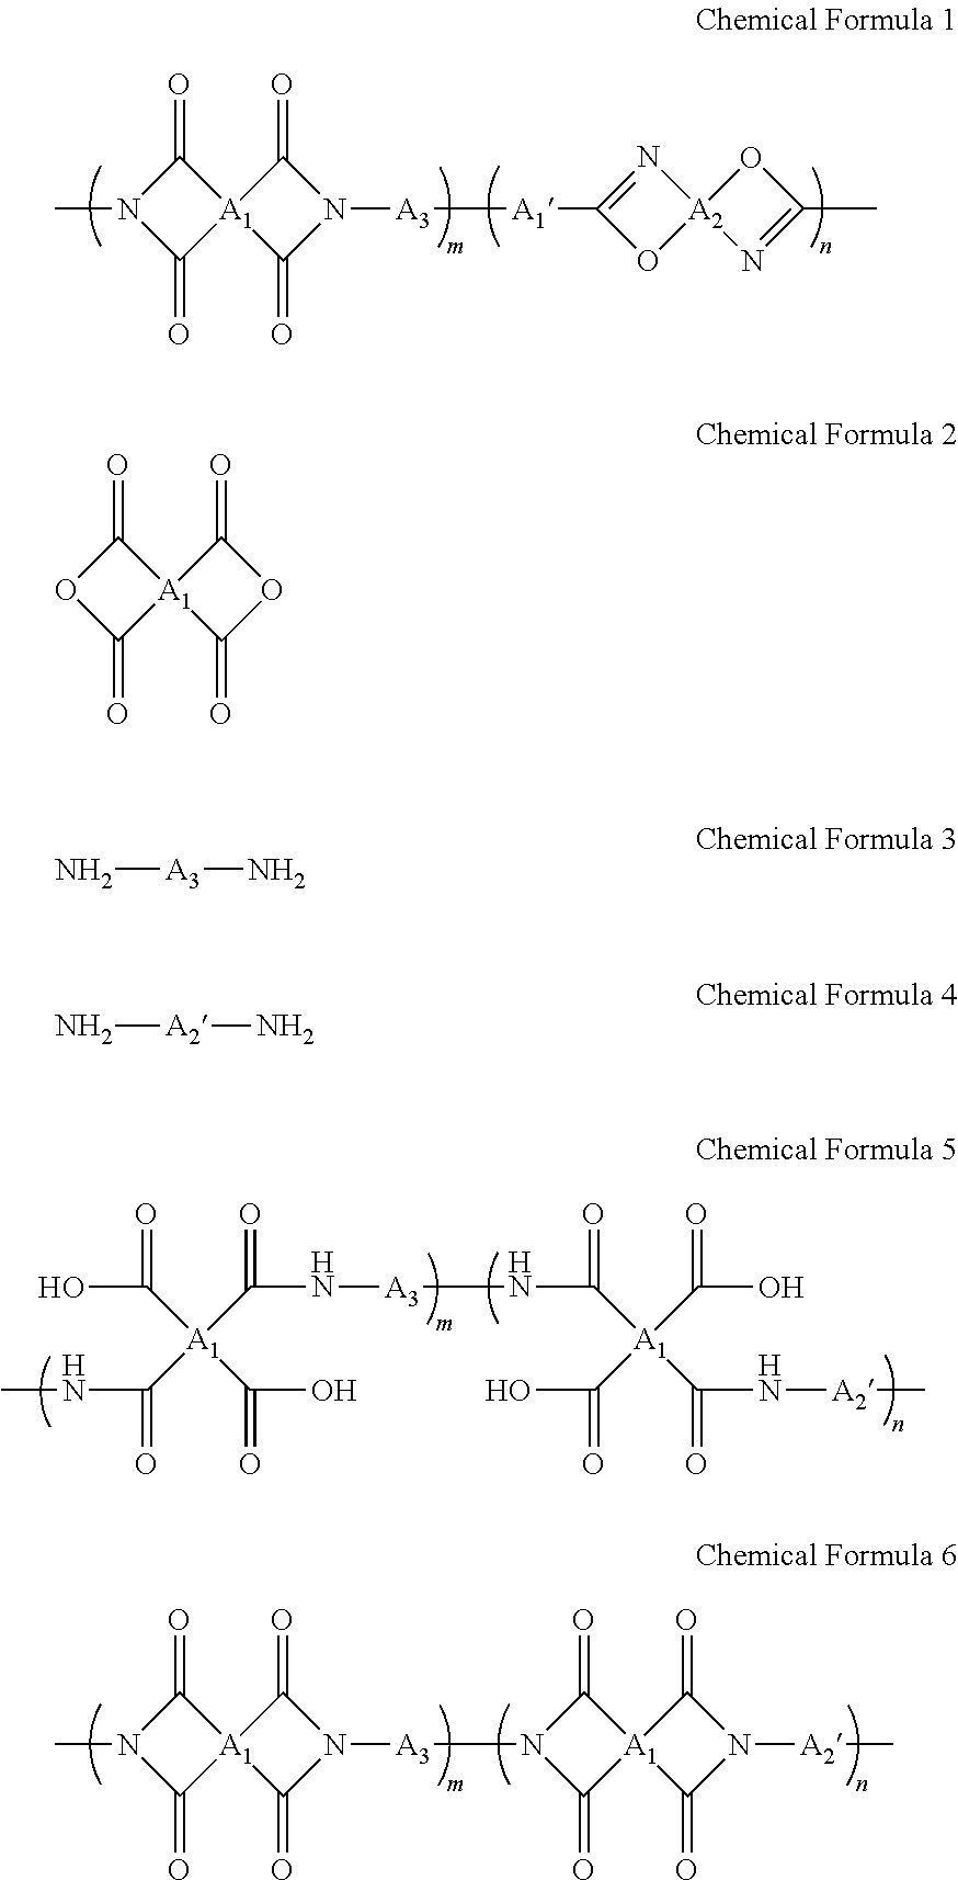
C1(=O)N(C)C(=O)[A1]12C(=O)N([A3][A1]C1=N[A2]3(O1)N=C(C)O3)C2=O.OC([A1](C(O)=O)(C(N[A3]NC([A1](C(N[A2]C)=O)(C(O)=O)C(O)=O)=O)=O)C(NC)=O)=O.C1(=O)N(C)C(=O)[A1]12C(=O)N([A3]N1C(=O)[A1]3(C1=O)C(=O)N([A2]C)C3=O)C2=O.C1(=O)OC(=O)[A1]12C(=O)OC2=O.N[A3]N.N[A2]N
